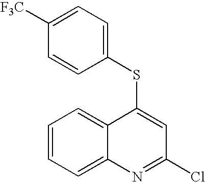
C1(SC2=CC(Cl)=NC3=CC=CC=C32)=CC=C([F3C])C=C1
